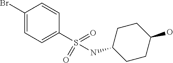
C1(Br)=CC=C(S(=O)(NC2CCC(O)CC2)=O)C=C1
